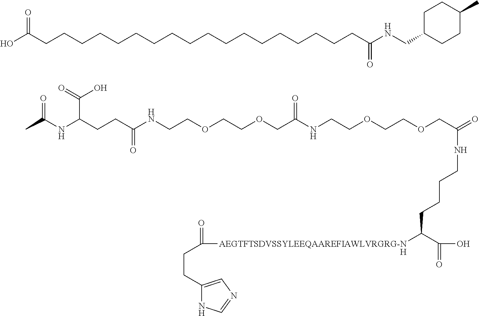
CC(=O)NC(C(O)=O)CCC(=O)NCCOCCOCC(=O)NCCOCCOCC(=O)NCCCCC([AEGTFTSDVSSYLEEQAAREFIAWLVRGRG-N]C(CCC1=CN=CN1)=O)C(=O)O.[H].OC(CCCCCCCCCCCCCCCCCCC(NCC1CCC(C)CC1)=O)=O
